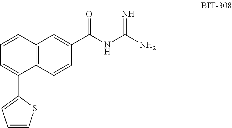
C1=CC2=C(C(C3=CC=CS3)=C1)C=CC(C(NC(N)=N)=O)=C2
